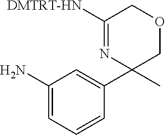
C1(N)=CC=CC(C2(C)COCC([DMTRT-HN])=N2)=C1
